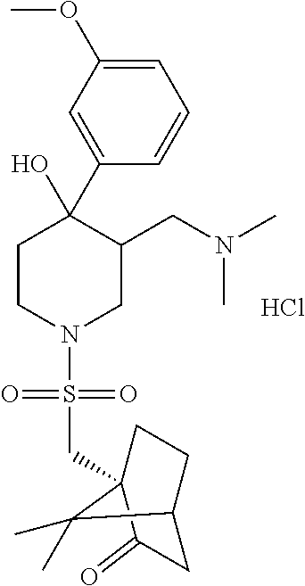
Cl.C1=C(OC)C=C(C2(O)CCN(S(=O)(=O)CC34CCC(CC3=O)C4(C)C)CC2CN(C)C)C=C1
